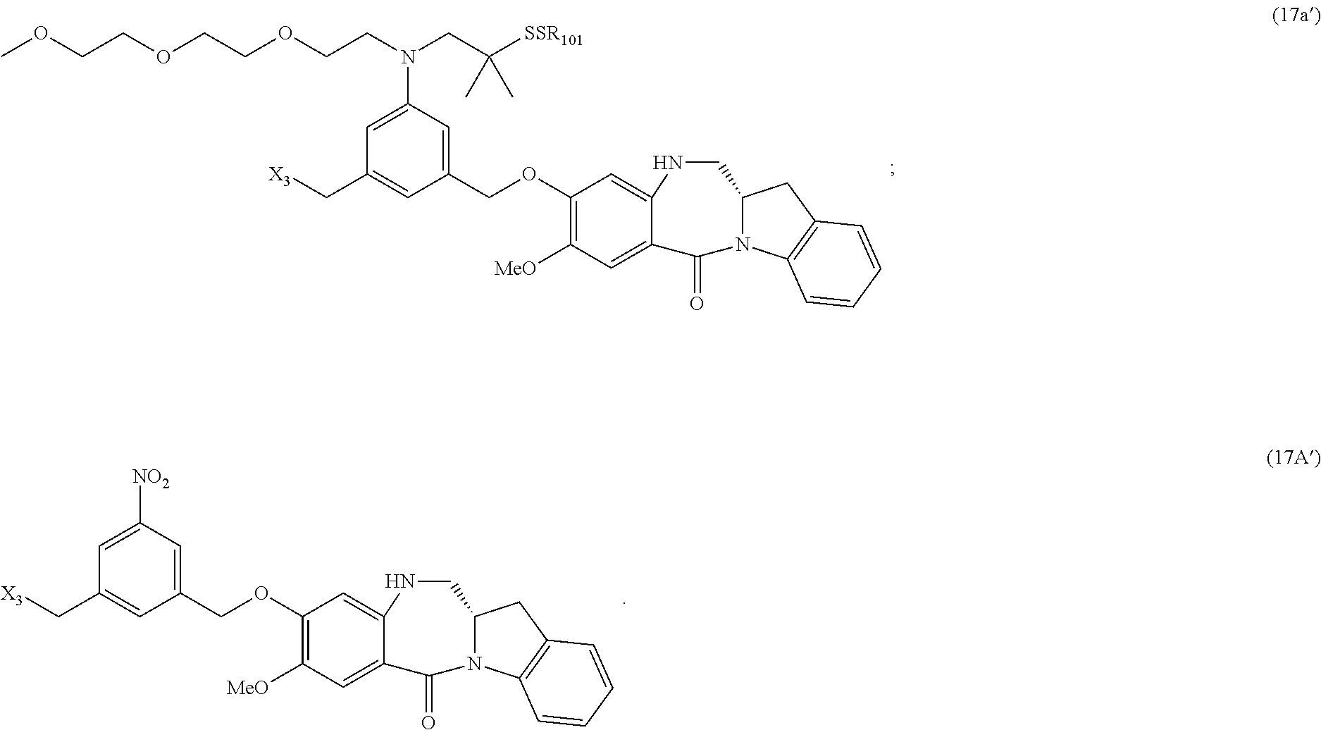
C1(OCC2=CC(N(CC([SSR101])(C)C)CCOCCOCCOC)=CC(C[X3])=C2)=C([MeO])C=C2C(=C1)NCC1N(C2=O)C2=C(C1)C=CC=C2.C1(OCC2=CC([NO2])=CC(C[X3])=C2)=C([MeO])C=C2C(=C1)NCC1N(C2=O)C2=C(C1)C=CC=C2
